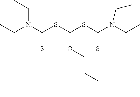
CCN(C(SC(SC(N(CC)CC)=S)OCCCC)=S)CC
